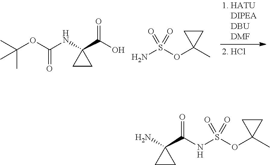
C1CC1(NC(OC(C)(C)C)=O)C(O)=O.C1CC1(OS(N)(=O)=O)C.C1CC1(N)C(=O)NS(OC1(C)CC1)(=O)=O
